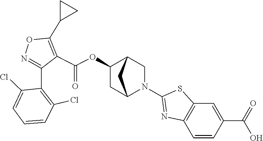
N1=C(C2=C(Cl)C=CC=C2Cl)C(C(OC2CC3N(C4=NC5=C(C=C(C(=O)O)C=C5)S4)CC2C3)=O)=C(C2CC2)O1
